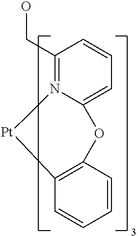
C1(CO)=N2C(=CC=C1)OC1=C(C=CC=C1)[Pt]2
